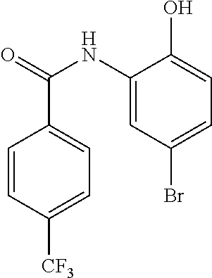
C1=CC([CF3])=CC=C1C(=O)NC1=CC(Br)=CC=C1O
